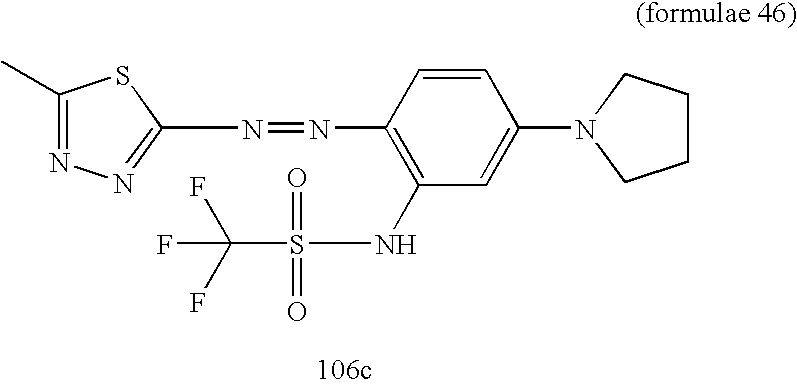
C1(C)=NN=C(N=NC2=C(NS(=O)(C(F)(F)F)=O)C=C(N3CCCC3)C=C2)S1
